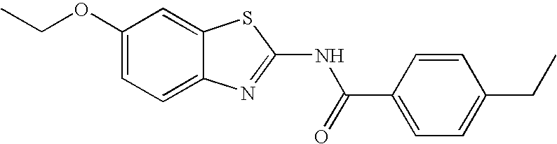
C1(OCC)=CC=C2C(=C1)SC(NC(=O)C1=CC=C(CC)C=C1)=N2
